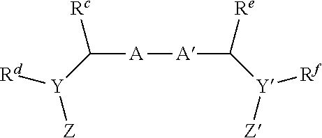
[A]([A]C([Re])[Y]([Z])[Rf])C([Rc])[Y]([Rd])[Z]
